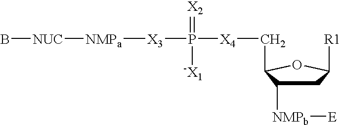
C1C([NMPb][E])C(C[X4]P([X3][NMPa][NUC]B)([-X1])=[X2])OC1[R1]
